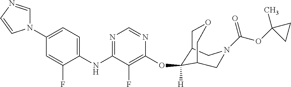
C1(NC2=NC=NC(OC3([H])C4COCC3CN(C(OC3(C)CC3)=O)C4)=C2F)=CC=C(N2C=NC=C2)C=C1F
